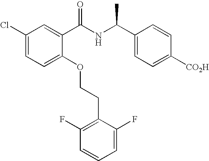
C1(Cl)=CC=C(OCCC2=C(F)C=CC=C2F)C(C(NC(C2=CC=C([CO2H])C=C2)C)=O)=C1
